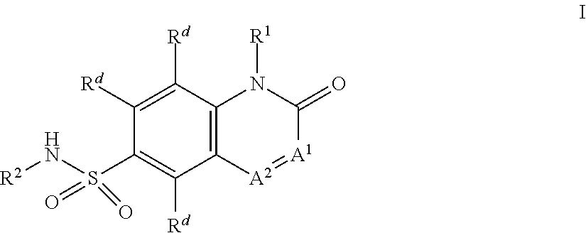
C1([Rd])=C([Rd])C2=C(C([Rd])=C1S(N[R2])(=O)=O)[A2]=[A1]C(=O)N2[R1]
